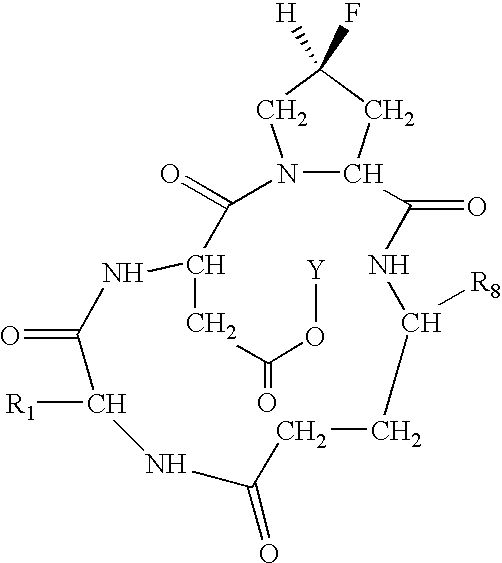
N12C(C(=O)NC([R8])CCC(=O)NC([R1])C(=O)NC(CC(O[Y])=O)C1=O)CC(F)([H])C2
